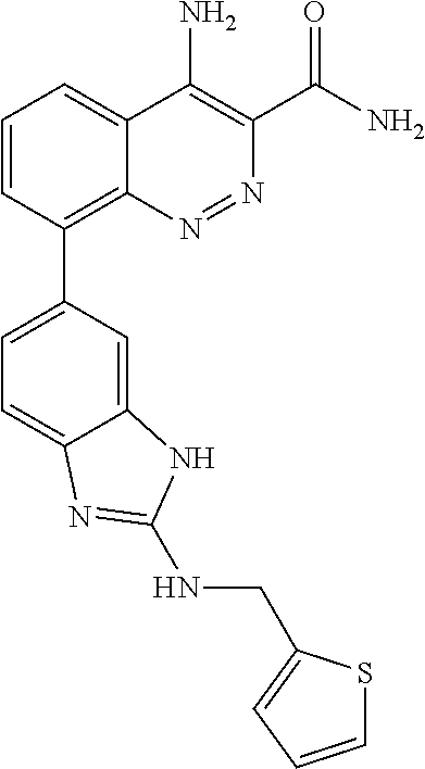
C1=CC(C2=CC=C3C(=C2)NC(NCC2=CC=CS2)=N3)=C2C(=C1)C(N)=C(C(N)=O)N=N2
